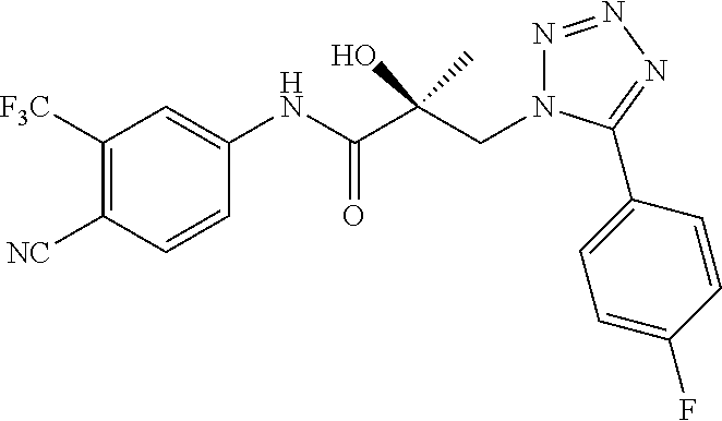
C1([F3C])=C([NC])C=CC(NC(C(CN2N=NN=C2C2=CC=C(F)C=C2)(O)C)=O)=C1
